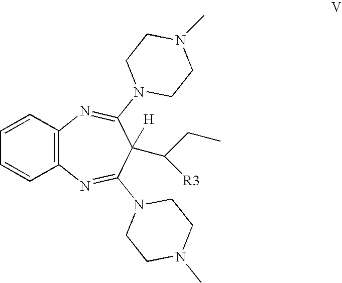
C12=C(C=CC=C1)N=C(N1CCN(C)CC1)C([H])(C([R3])CC)C(N1CCN(C)CC1)=N2
